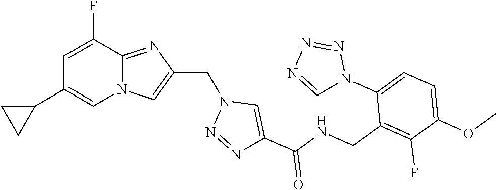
N12C(=NC(CN3N=NC(C(NCC4=C(F)C(OC)=CC=C4N4N=NN=C4)=O)=C3)=C1)C(F)=CC(C1CC1)=C2
